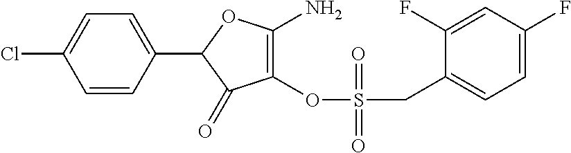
C1(C2=CC=C(Cl)C=C2)C(=O)C(OS(CC2=CC=C(F)C=C2F)(=O)=O)=C(N)O1
